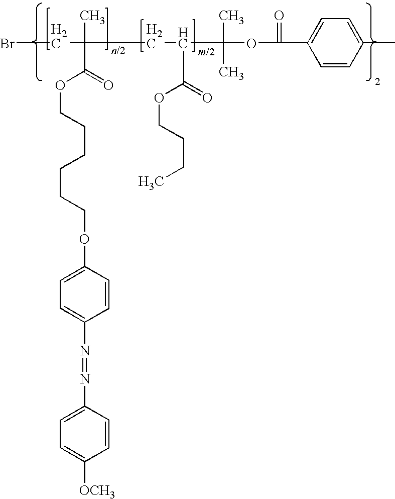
C1=CC(C)=CC=C1C(OC(C(CC(CBr)(C)C(OCCCCCCOC1=CC=C(N=NC2=CC=C([OCH3])C=C2)C=C1)=O)C(=O)OCCCC)(C)C)=O
